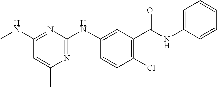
C1(NC)=NC(NC2=CC(C(NC3=CC=CC=C3)=O)=C(Cl)C=C2)=NC(C)=C1
